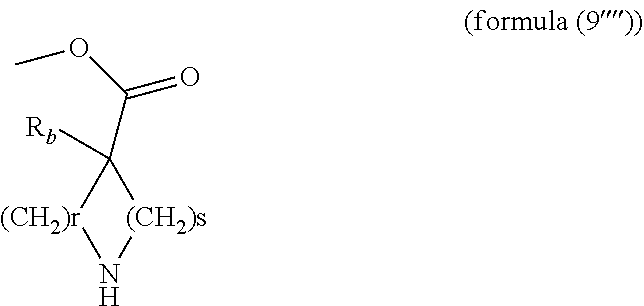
[(CH2)r]1N[(CH2)s]C1(C(OC)=O)[Rb]
